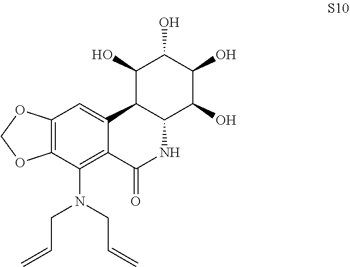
C12=C(C(N(CC=C)CC=C)=C3C(=C1)C1C(NC3=O)C(O)C(O)C(O)C1O)OCO2
